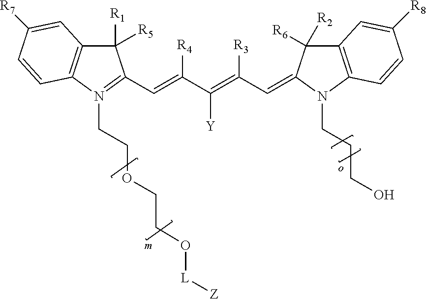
C1([R1])([R5])C2=C(N(CCOCCO[L][Z])=C1C=C(C(=C(C=C1C([R2])([R6])C3=C(N1CCCO)C=CC([R8])=C3)[R3])[Y])[R4])C=CC([R7])=C2
